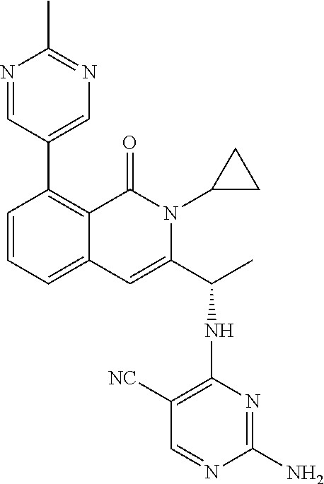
C1=CC=C2C(=C1C1=CN=C(C)N=C1)C(=O)N(C1CC1)C(C(C)NC1=C([NC])C=NC(N)=N1)=C2
